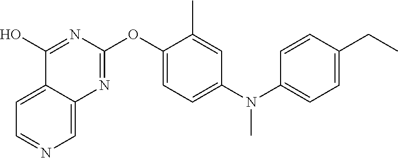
C12=CC=NC=C1N=C(OC1=CC=C(N(C3=CC=C(CC)C=C3)C)C=C1C)N=C2O
